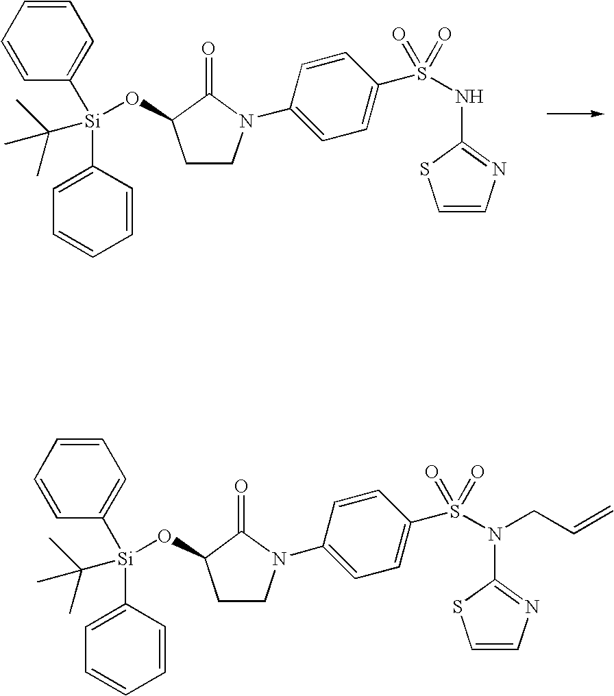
C1=CC=CC([Si](C2=CC=CC=C2)(OC2CCN(C3=CC=C(S(NC4=NC=CS4)(=O)=O)C=C3)C2=O)C(C)(C)C)=C1.C1=CC=CC([Si](C2=CC=CC=C2)(OC2CCN(C3=CC=C(S(N(C4=NC=CS4)CC=C)(=O)=O)C=C3)C2=O)C(C)(C)C)=C1
